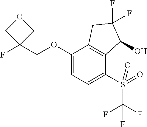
C1(OCC2(F)COC2)=CC=C(S(=O)(C(F)(F)F)=O)C2=C1CC(F)(F)C2O
